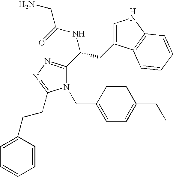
C1=C(CCC2=NN=C(C(CC3=CNC4=C3C=CC=C4)NC(=O)CN)N2CC2=CC=C(CC)C=C2)C=CC=C1
